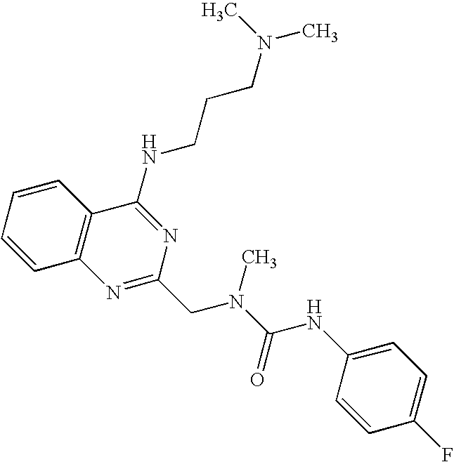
C1=CC2=C(C=C1)C(NCCCN(C)C)=NC(CN(C(=O)NC1=CC=C(F)C=C1)C)=N2
